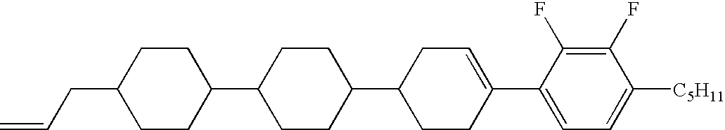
C1(F)=C(F)C(C2=CCC(C3CCC(C4CCC(CC=C)CC4)CC3)CC2)=CC=C1[C5H11]
